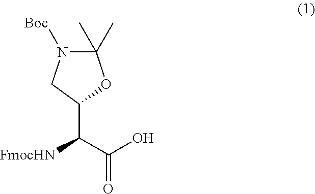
C1(C(C(O)=O)[FmocHN])OC(C)(C)N([Boc])C1
